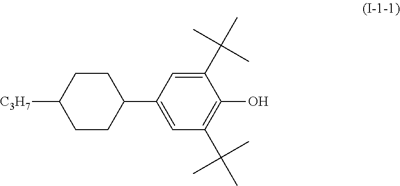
C1(C(C)(C)C)=CC(C2CCC([C3H7])CC2)=CC(C(C)(C)C)=C1O
